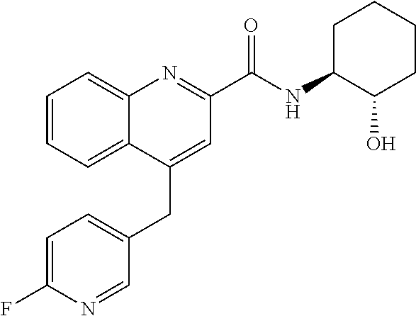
C1=C(F)N=CC(CC2=CC(C(NC3C(O)CCCC3)=O)=NC3=CC=CC=C23)=C1
